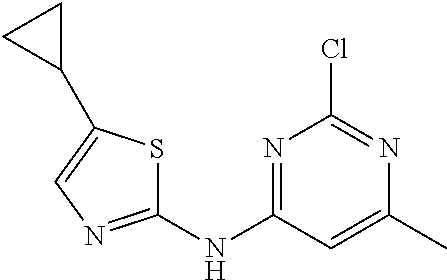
ClC1=NC(C)=CC(NC2=NC=C(C3CC3)S2)=N1
